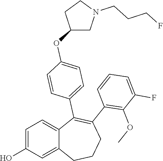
C1=C(O)C=C2C(=C1)C(C1=CC=C(OC3CN(CCCF)CC3)C=C1)=C(C1=C(OC)C(F)=CC=C1)CCC2
